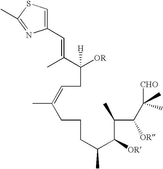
C(CC=C(CCCC(C(C(C(C([CHO])(C)C)[OR])C)[OR])C)C)([OR])([H])C(C)=CC1=CSC(C)=N1
